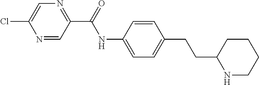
N1=CC(C(=O)NC2=CC=C(CCC3NCCCC3)C=C2)=NC=C1Cl
